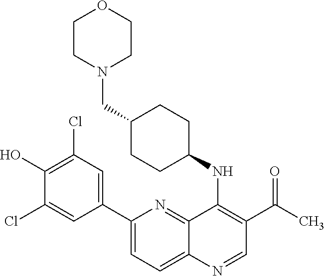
C1(C2=CC(Cl)=C(O)C(Cl)=C2)=CC=C2C(=N1)C(NC1CCC(CN3CCOCC3)CC1)=C(C(=O)C)C=N2
